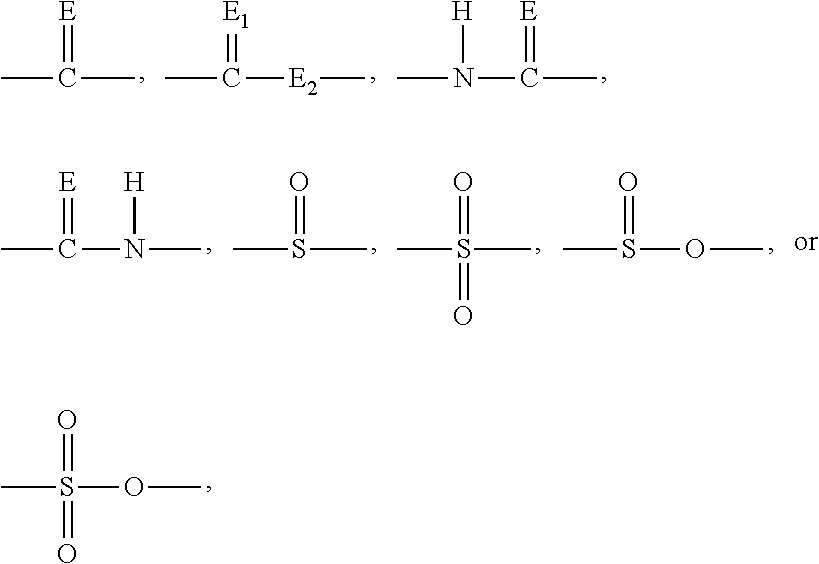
CC(=[E])C.CC(=[E1])[E2]C.CN([H])C(C)=[E].CC(=[E])N(C)[H].CS(=O)C.CS(=O)(C)=O.CS(=O)OC.CS(=O)(OC)=O
